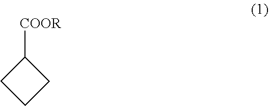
C1([COOR])CCC1
